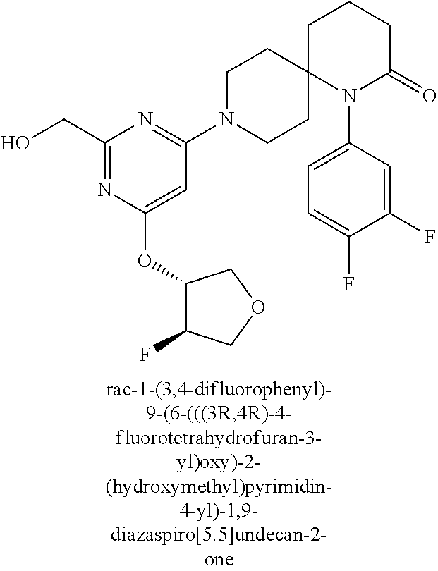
C1(CO)=NC(OC2C(F)COC2)=CC(N2CCC3(CC2)N(C2=CC=C(F)C(F)=C2)C(=O)CCC3)=N1
